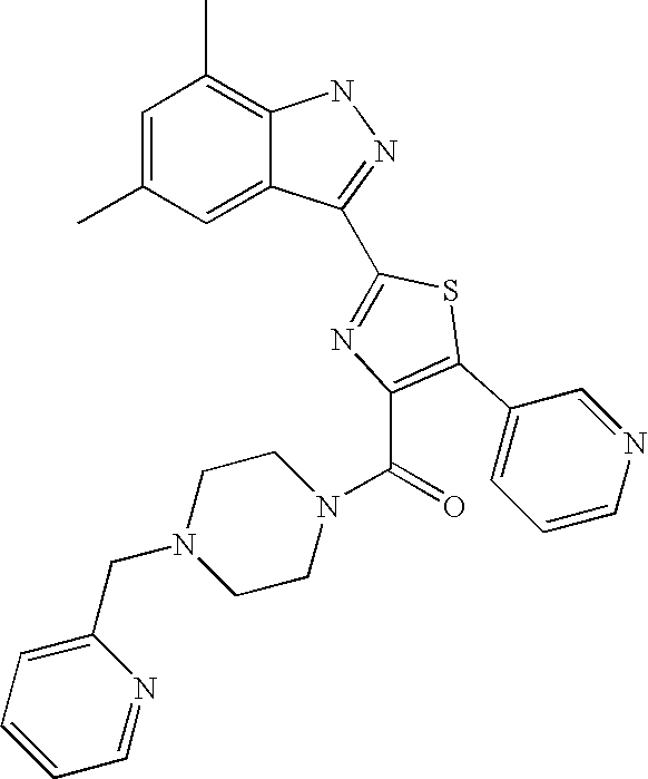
C1=C(C)C=C2C(=C1C)NN=C2C1=NC(C(N2CCN(CC3=CC=CC=N3)CC2)=O)=C(C2=CC=CN=C2)S1
